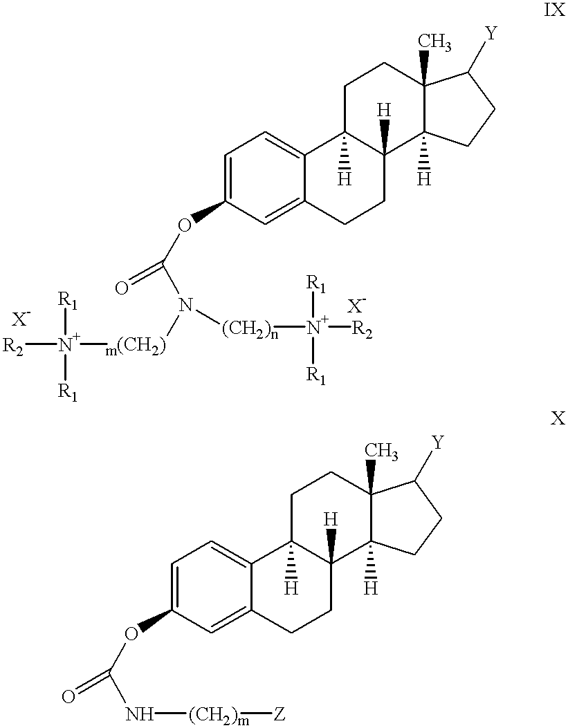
C1=C(OC(=O)N([m(CH2)][N+]([R2])([R1])[R1])[(CH2)n][N+]([R1])([R1])[R2])C=C2C(=C1)C1([H])C([H])(CC2)C2([H])C(C)(CC1)C([Y])CC2.[X-].C1=C(OC(N[(CH2)m][Z])=O)C=C2C(=C1)C1([H])C([H])(CC2)C2([H])C(C)(CC1)C([Y])CC2
